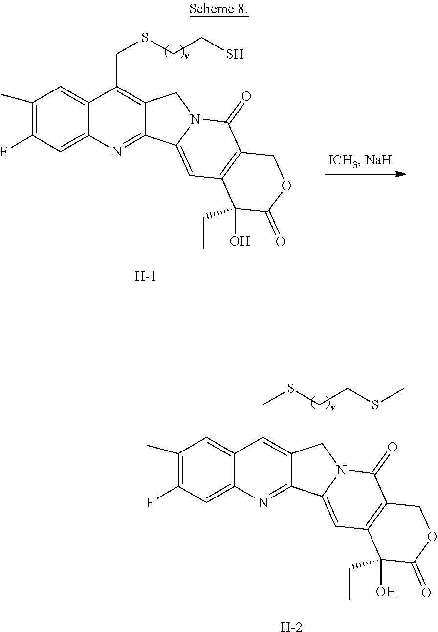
C1(C)=C(F)C=C2C(=C1)C(CSCCS)=C1C(=N2)C2=CC3=C(C(=O)N2C1)COC(=O)C3(O)CC.[H].C1(C)=C(F)C=C2C(=C1)C(CSCCSC)=C1C(=N2)C2=CC3=C(C(=O)N2C1)COC(=O)C3(O)CC.[H]
